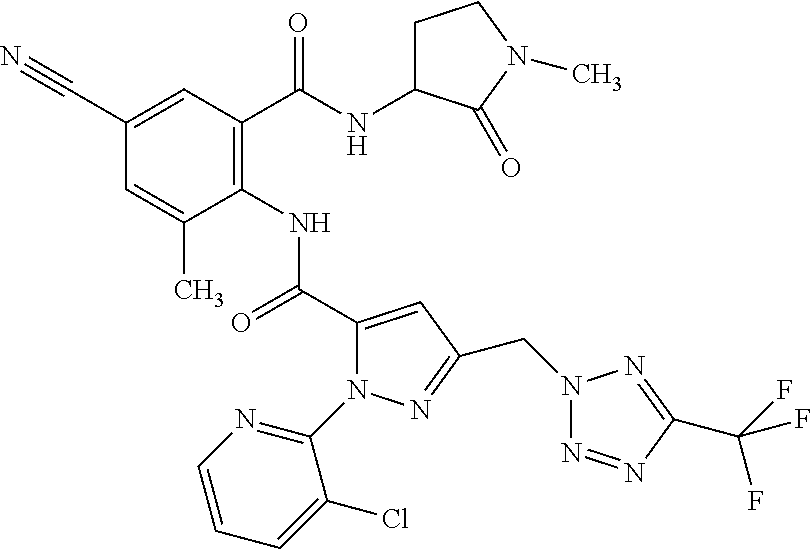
C1(C#N)=CC(C(=O)NC2CCN(C)C2=O)=C(NC(=O)C2=CC(CN3N=NC(C(F)(F)F)=N3)=NN2C2=NC=CC=C2Cl)C(C)=C1
